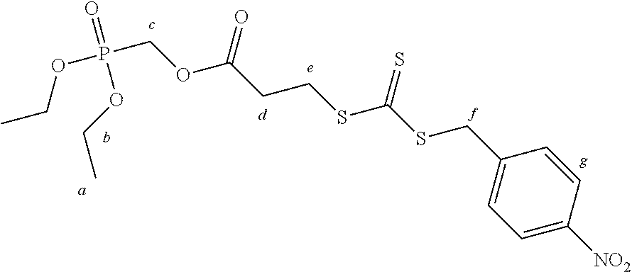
C1([NO2])=CC=C(CSC(SCCC(OCP(OCC)(=O)OCC)=O)=S)C=C1
